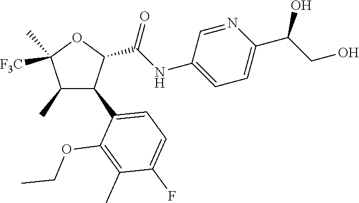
C1(C)C(C2=CC=C(F)C(C)=C2OCC)C(C(NC2=CC=C(C(CO)O)N=C2)=O)OC1(C)[F3C]
